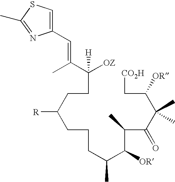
C(CC(C(C(C(C(C(C[CO2H])[OR])(C)C)=O)C)[OR])C)CC([R])CCC([OZ])(C(=CC1=CSC(C)=N1)C)[H]
